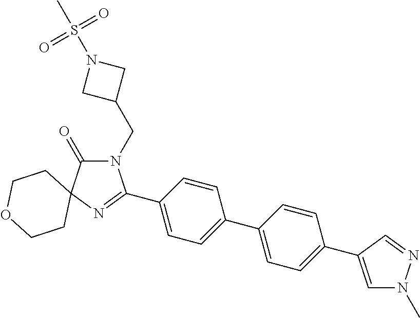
N1(CC2CN(S(C)(=O)=O)C2)C(=O)C2(N=C1C1=CC=C(C3=CC=C(C4=CN(C)N=C4)C=C3)C=C1)CCOCC2
